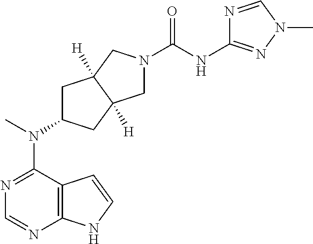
C12=C(N=CN=C1N(C)C1CC3([H])C([H])(C1)CN(C(=O)NC1=NN(C)C=N1)C3)NC=C2
